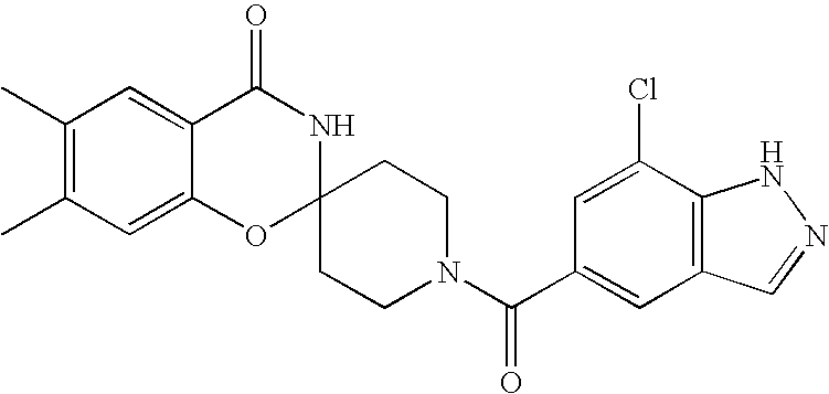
C1(C)=C(C)C=C2C(=C1)C(=O)NC1(O2)CCN(C(C2=CC3=C(C(Cl)=C2)NN=C3)=O)CC1
